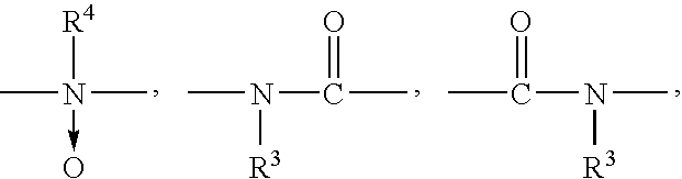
CN([R4])(C)->O.CN(C(=O)C)[R3].CN(C(=O)C)[R3]
